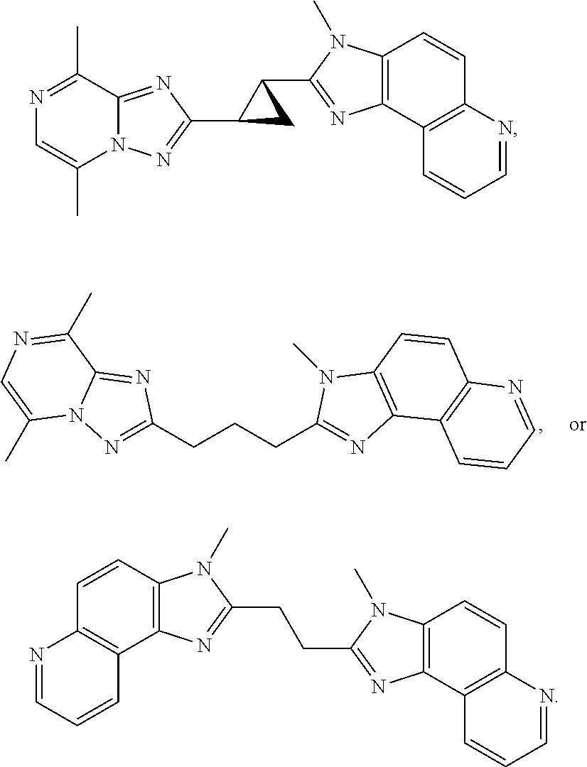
N1=C(CCCC2=NC3=C(N2C)C=CC2=C3C=CC=N2)N=C2N1C(C)=CN=C2C.N1=C(C)C2=NC(C3CC3C3=NC4=C(C=CC5=C4C=CC=N5)N3C)=NN2C(C)=C1.C1=CC2=C(C3=C1N=CC=C3)N=C(CCC1=NC3=C(C=CC4=C3C=CC=N4)N1C)N2C
